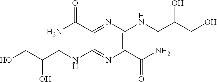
C1(NCC(CO)O)=NC(C(N)=O)=C(NCC(CO)O)N=C1C(N)=O
